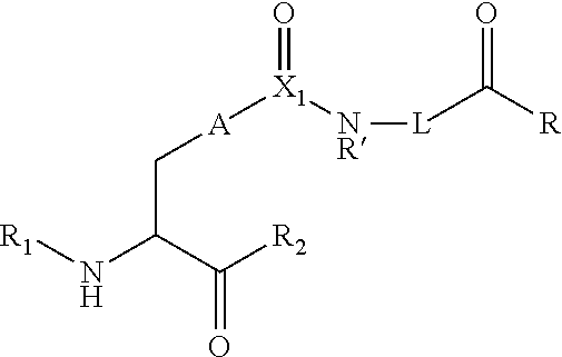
C(N[R1])(C([R2])=O)C[A][X1]([NR][L]C([R])=O)=O
